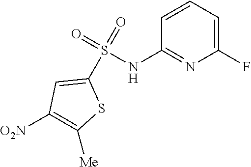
C1(S(NC2=NC(F)=CC=C2)(=O)=O)=CC([O2N])=C([Me])S1
